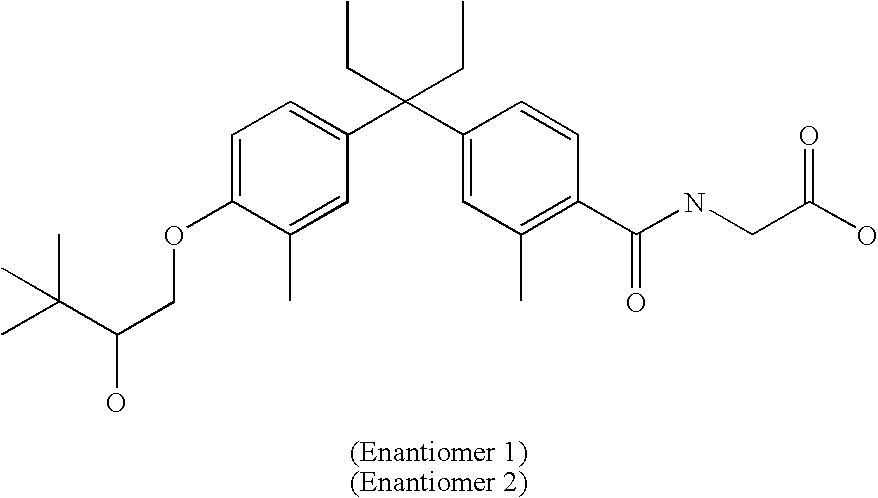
C1=C(OCC(O)C(C)(C)C)C(C)=CC(C(C2=CC(C)=C(C(NCC(O)=O)=O)C=C2)(CC)CC)=C1
